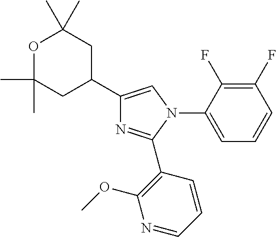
C1(C2CC(C)(C)OC(C)(C)C2)=CN(C2=CC=CC(F)=C2F)C(C2=C(OC)N=CC=C2)=N1
